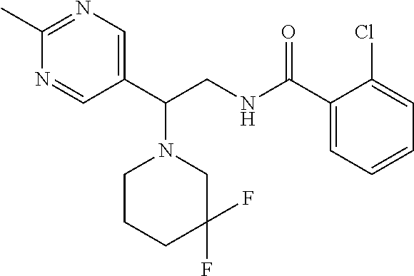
N1=C(C)N=CC(C(CNC(C2=CC=CC=C2Cl)=O)N2CCCC(F)(F)C2)=C1
